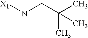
[X1]NCC(C)(C)C
